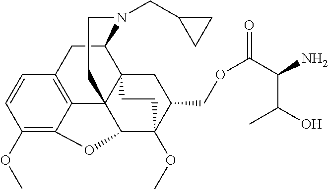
C1(OC)=C2C3=C(C=C1)CC1C45C3(C(C(OC)(C(COC(=O)C(C(O)C)N)C4)CC5)O2)CCN1CC1CC1
